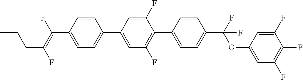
C1=CC(C2=CC(F)=C(C3=CC=C(C(OC4=CC(F)=C(F)C(F)=C4)(F)F)C=C3)C(F)=C2)=CC=C1C(=C(F)CCC)F
